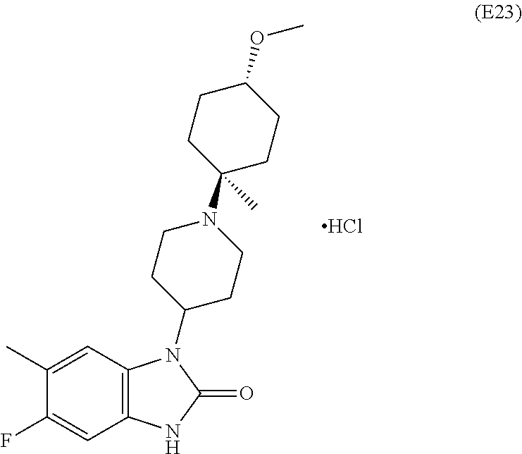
C1(C)=CC2=C(C=C1F)NC(=O)N2C1CCN(C2(C)CCC(OC)CC2)CC1.Cl
